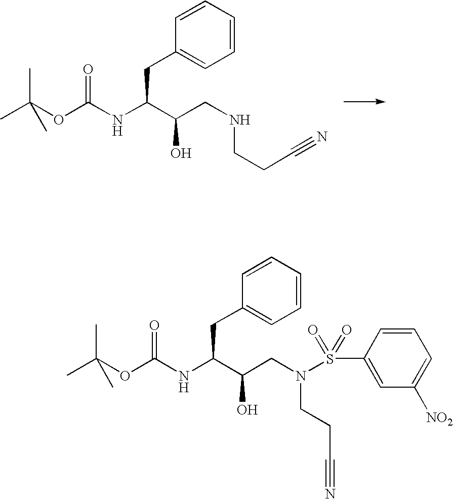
CC(OC(NC(C(CNCCC#N)O)CC1=CC=CC=C1)=O)(C)C.CC(OC(NC(C(CN(CCC#N)S(C1=CC([NO2])=CC=C1)(=O)=O)O)CC1=CC=CC=C1)=O)(C)C
